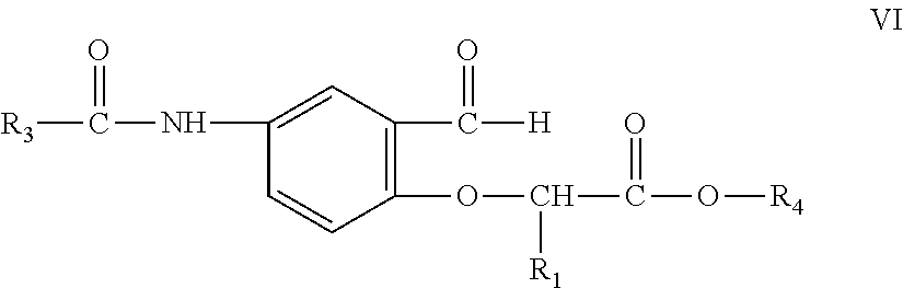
C1(NC([R3])=O)=CC(C([H])=O)=C(OC([R1])C(O[R4])=O)C=C1
